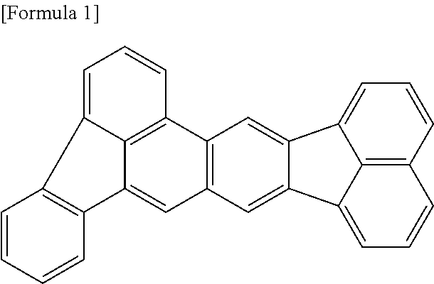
C12=C(C=C3C(=C1)C1=CC=CC4=C1C3=CC=C4)C=C1C3=C2C=CC=C3C2=C1C=CC=C2
